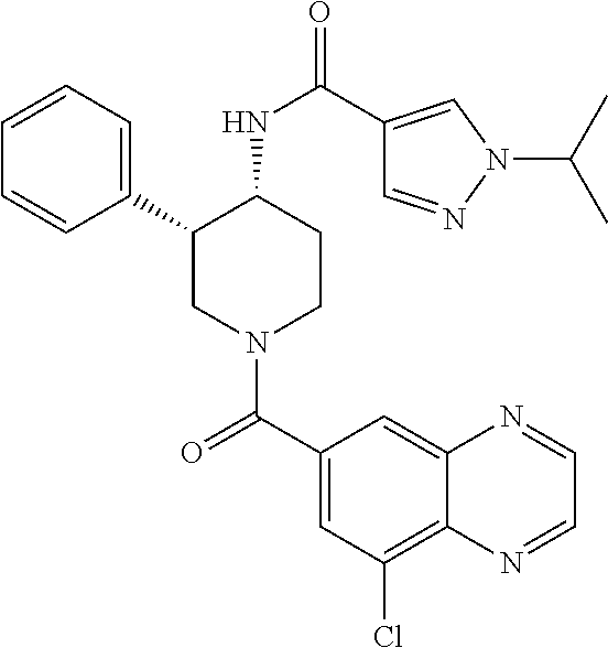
C1=CC=C(C2CN(C(C3=CC(Cl)=C4C(=C3)N=CC=N4)=O)CCC2NC(=O)C2=CN(C(C)C)N=C2)C=C1
